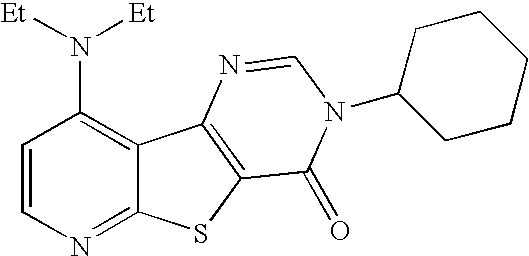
C1=CN=C2C(=C1N([Et])[Et])C1=C(S2)C(=O)N(C2CCCCC2)C=N1
